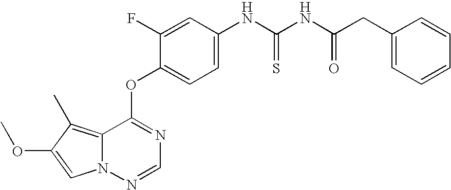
C1=C(F)C(OC2=NC=NN3C2=C(C)C(OC)=C3)=CC=C1NC(NC(CC1=CC=CC=C1)=O)=S
